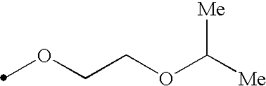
C(OC([Me])[Me])COC
